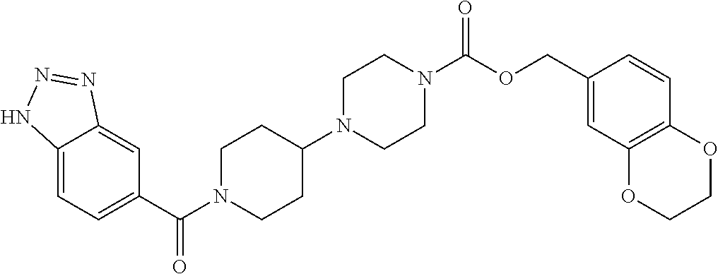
C12=CC=C(C(N3CCC(N4CCN(C(OCC5=CC6=C(C=C5)OCCO6)=O)CC4)CC3)=O)C=C1N=NN2
